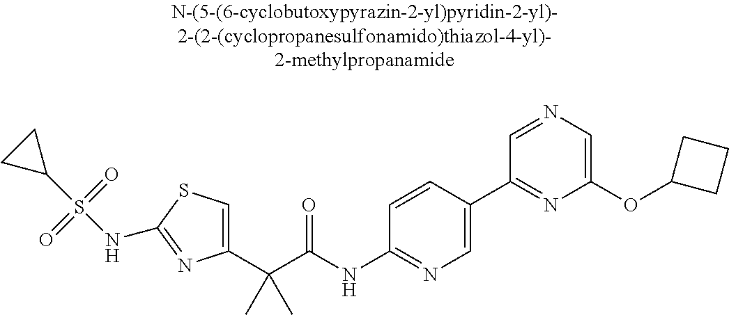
C1(C(C(NC2=NC=C(C3=NC(OC4CCC4)=CN=C3)C=C2)=O)(C)C)=CSC(NS(C2CC2)(=O)=O)=N1
